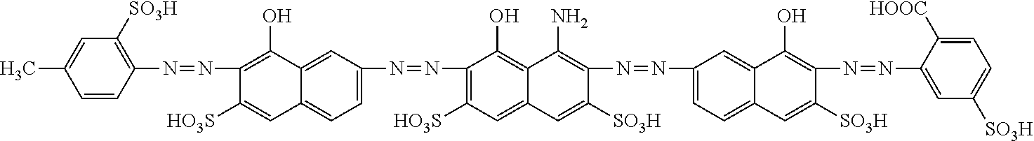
C1=CC(N=NC2=C(O)C3=CC(N=NC4=C([HO3S])C=C5C(=C4O)C(N)=C(N=NC4=CC=C6C(=C4)C(O)=C(N=NC4=CC([SO3H])=CC=C4[HOOC])C([SO3H])=C6)C([SO3H])=C5)=CC=C3C=C2[HO3S])=C([SO3H])C=C1C
